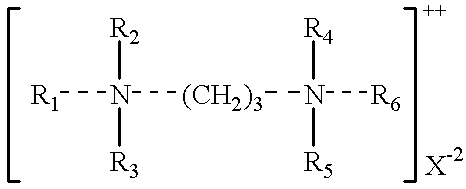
[R1]N([(CH2)3]N([R6])([R4])[R5])([R2])[R3]
